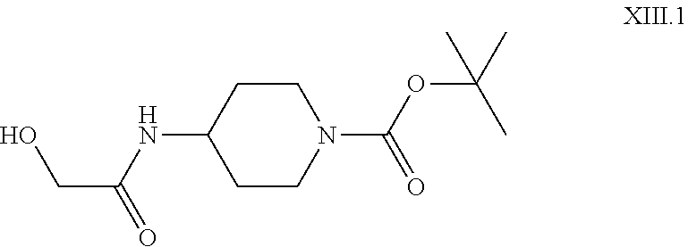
C1CN(C(OC(C)(C)C)=O)CCC1NC(CO)=O
